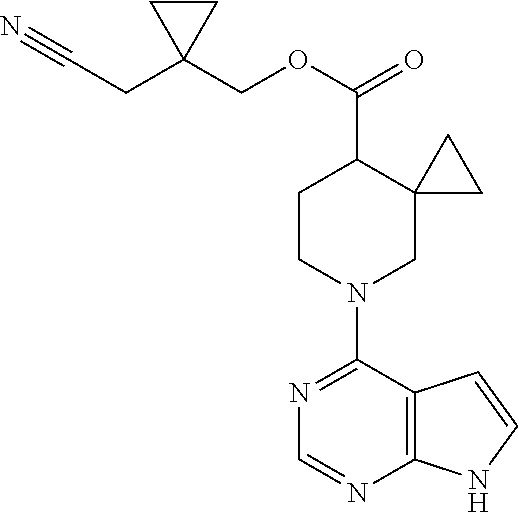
N1=C(N2CC3(C(C(OCC4(CC#N)CC4)=O)CC2)CC3)C2=C(N=C1)NC=C2
